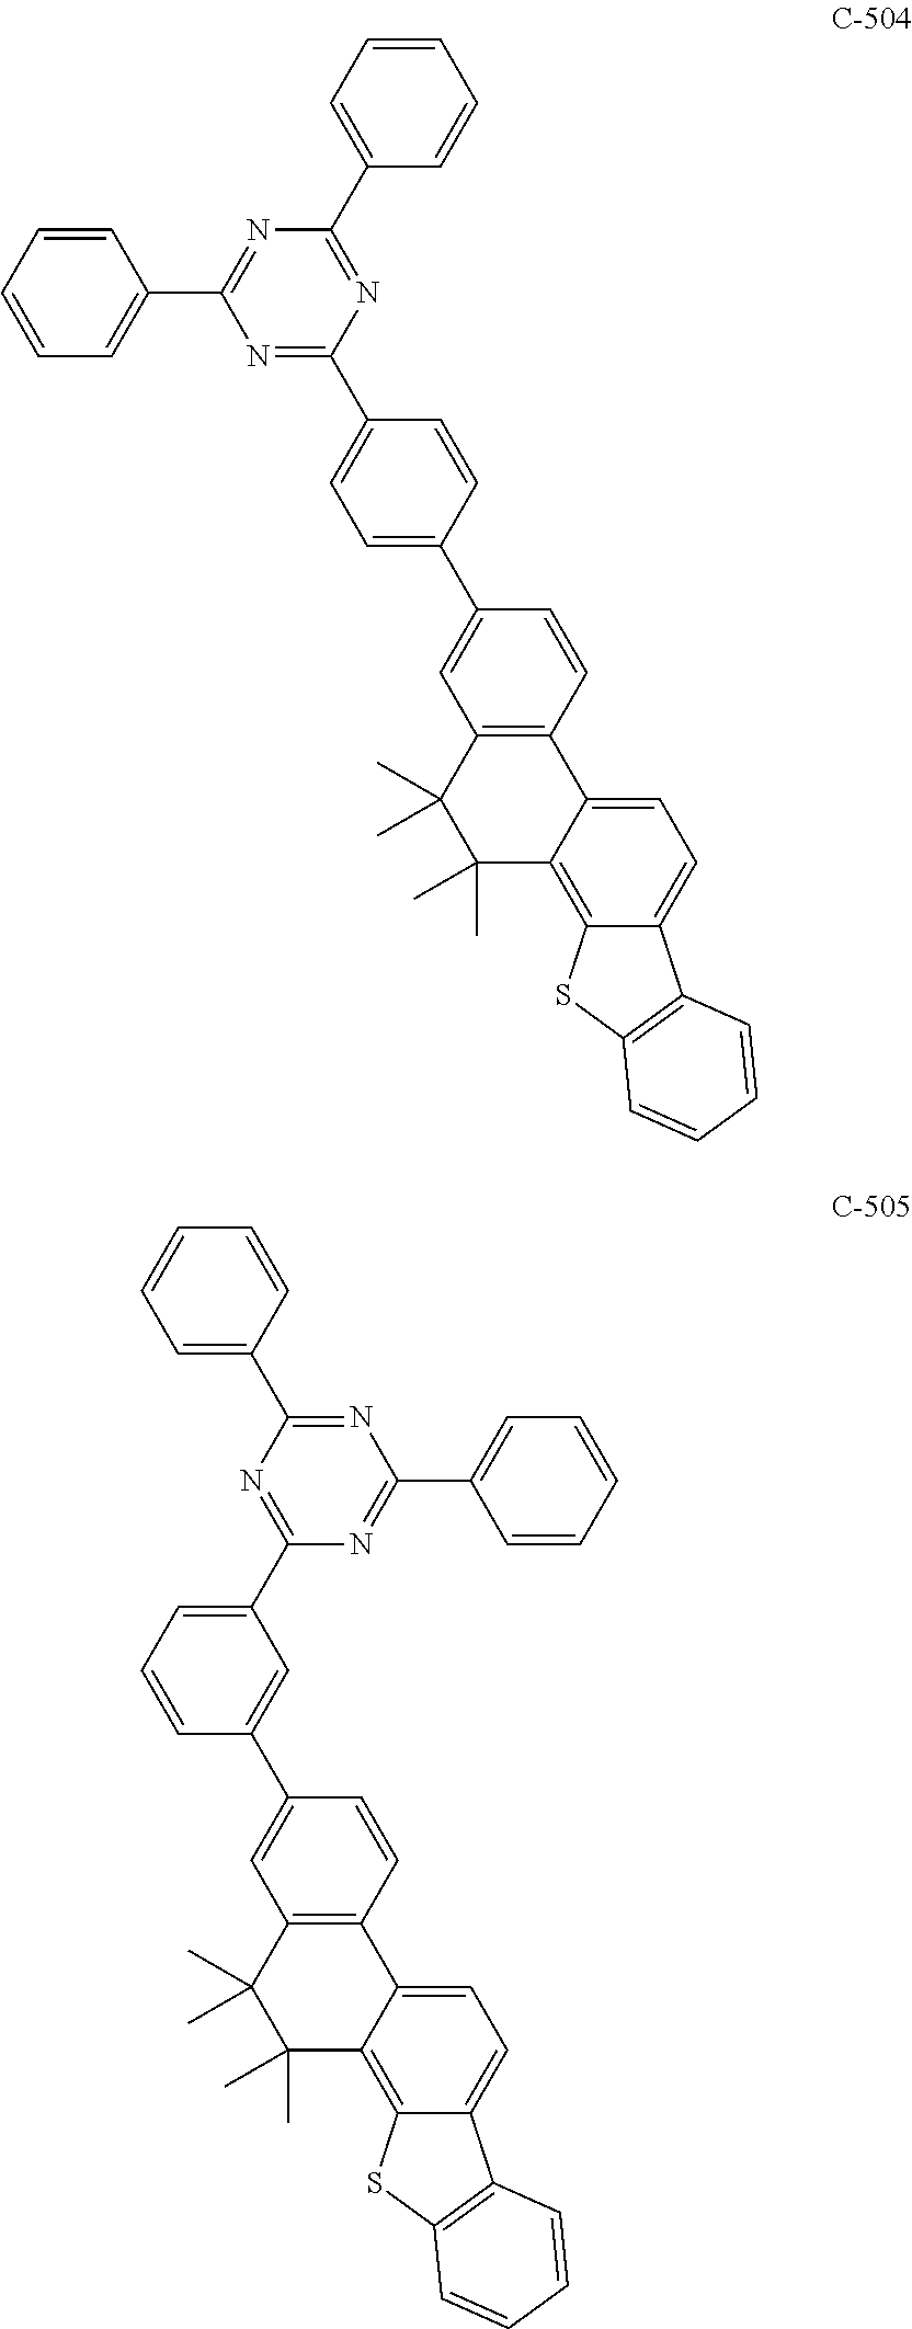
C1=CC(C2=NC(C3=CC=CC=C3)=NC(C3=CC=C(C4=CC5=C(C=C4)C4=CC=C6C(=C4C(C)(C)C5(C)C)SC4=C6C=CC=C4)C=C3)=N2)=CC=C1.C1=CC=C(C2=NC(C3=CC=CC=C3)=NC(C3=CC=CC(C4=CC5=C(C=C4)C4=CC=C6C(=C4C(C)(C)C5(C)C)SC4=C6C=CC=C4)=C3)=N2)C=C1
